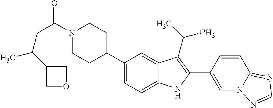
N1(C(CC(C)C2COC2)=O)CCC(C2=CC=C3C(=C2)C(C(C)C)=C(C2=CN4C(=NC=N4)C=C2)N3)CC1
